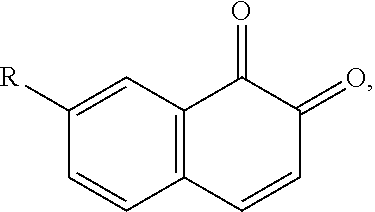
C12=C(C=CC(=O)C1=O)C=CC([R])=C2
